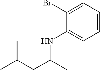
CC(CC(C)NC1=CC=CC=C1Br)C
